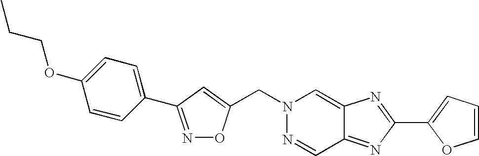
N1=C(C2=CC=C(OCCC)C=C2)C=C(CN2N=CC3=NC(C4=CC=CO4)=NC3=C2)O1
